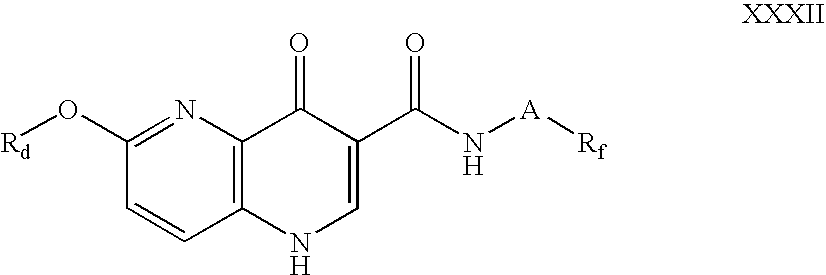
C1=CC2=C(N=C1O[Rd])C(=O)C(C(N[A][Rf])=O)=CN2
